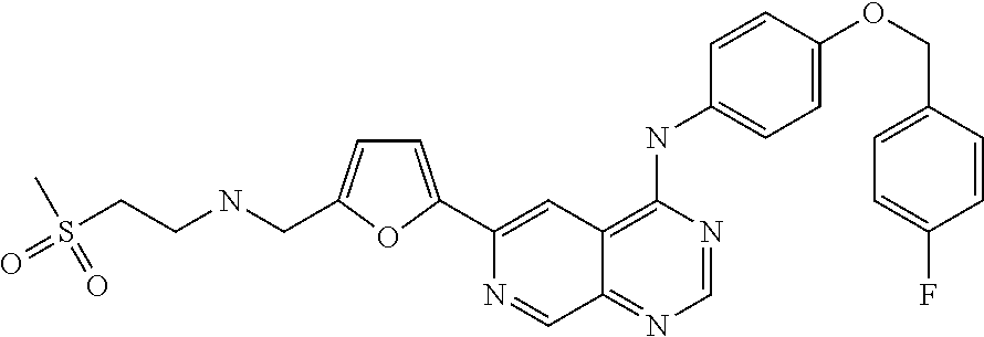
C1=NC(NC2=CC=C(OCC3=CC=C(F)C=C3)C=C2)=C2C(=N1)C=NC(C1=CC=C(CNCCS(=O)(=O)C)O1)=C2
